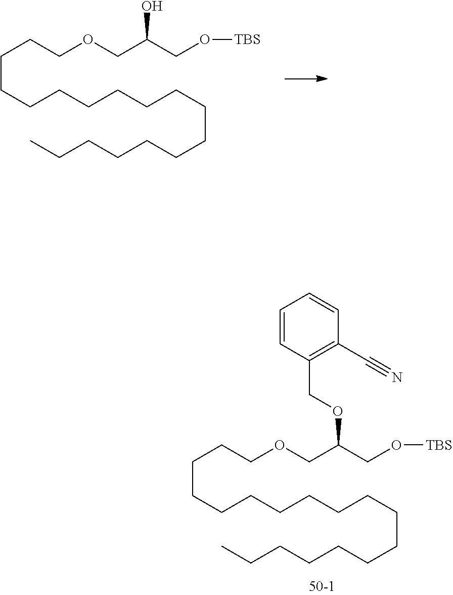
C(CCCCCCCCCCCCC)CCCCOCC(CO[TBS])OCC1=C(C#N)C=CC=C1.C(CCCCCCCCCCCCC)CCCCOCC(CO[TBS])O
